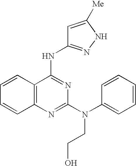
C1=CC2=C(C=C1)N=C(N(C1=CC=CC=C1)CCO)N=C2NC1=NNC([Me])=C1
